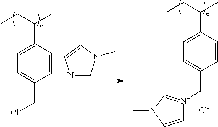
C1=C(C(CC)C)C=CC(CCl)=C1.N1=CN(C)C=C1.C1=C(C(CC)C)C=CC(C[N+]2=CN(C)C=C2)=C1.[Cl-]
